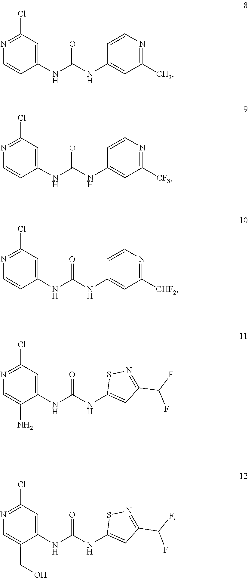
C1=C(NC(NC2=CC(C)=NC=C2)=O)C=CN=C1Cl.C1=C(NC(=O)NC2=CC([CF3])=NC=C2)C=CN=C1Cl.C1=CN=C(Cl)C=C1NC(NC1=CC([CHF2])=NC=C1)=O.C1=C(NC(=O)NC2=CC(C(F)F)=NS2)C(N)=CN=C1Cl.C1=C(NC(=O)NC2=CC(C(F)F)=NS2)C(CO)=CN=C1Cl
